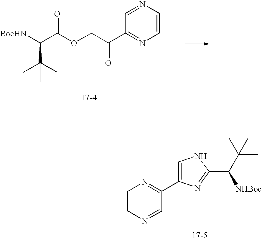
C1(C(COC(C([BocHN])C(C)(C)C)=O)=O)=NC=CN=C1.C1=CN=CC(C2=CNC(C([NHBoc])C(C)(C)C)=N2)=N1
